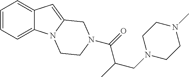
C1=CC=C2C(=C1)C=C1N2CCN(C(C(CN2CCN(C)CC2)C)=O)C1
